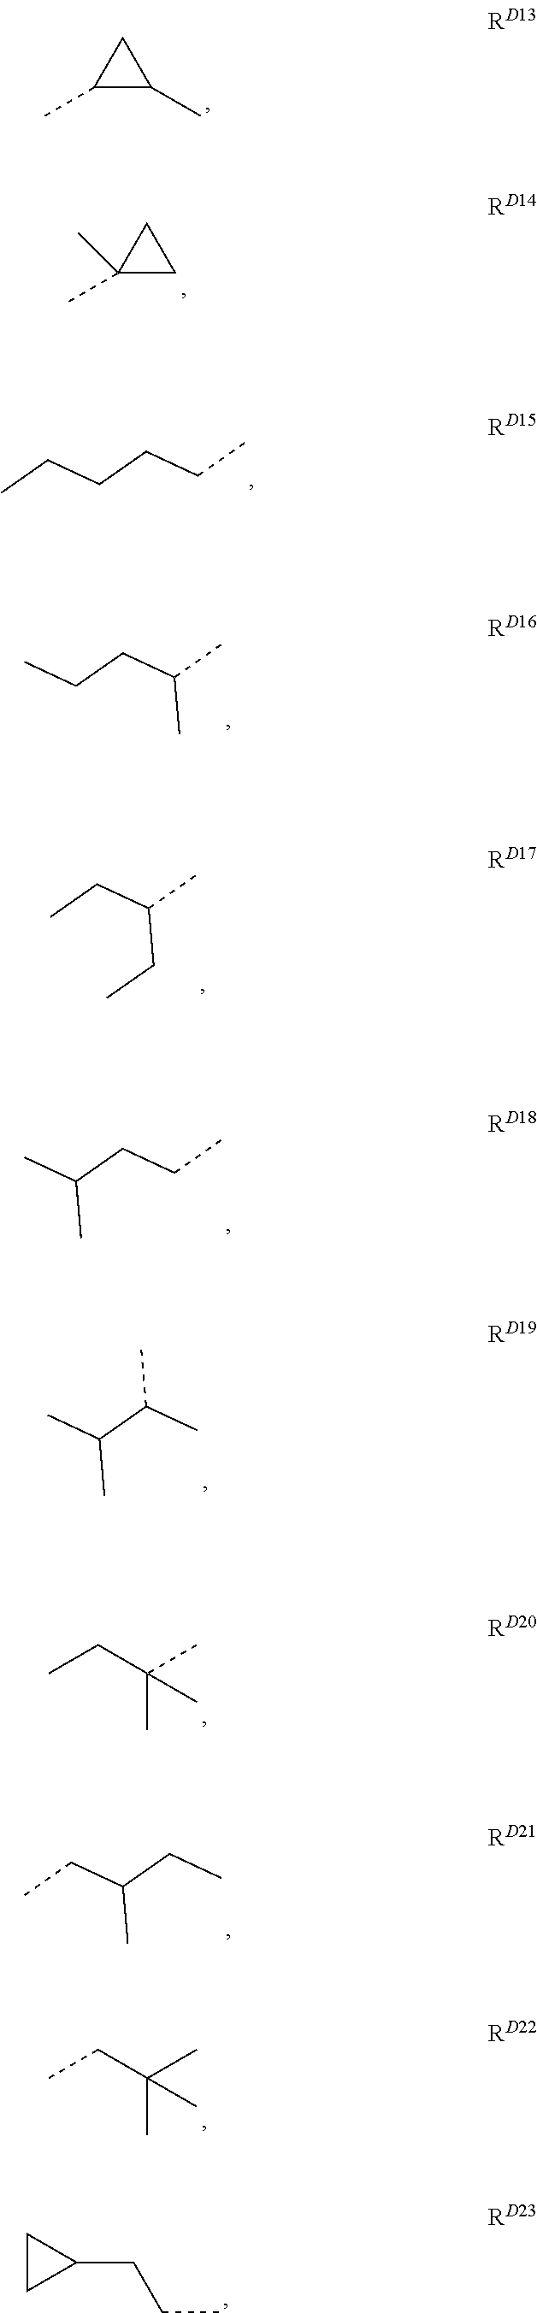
CC1C(C)C1.CC1(C)CC1.CCCCCC.CCCC(C)C.CCC(C)CC.CC(CCC)C.CC(C(C)C)C.CCC(C)(C)C.C(CC)(C)CC.CCC(C)(C)C.C1(CCC)CC1
